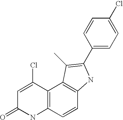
C12=C(C=CC3=C1C(C)=C(C1=CC=C(Cl)C=C1)N3)NC(=O)C=C2Cl
